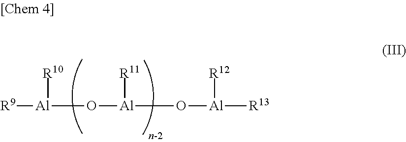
[R9][Al]([R10])O[Al]([R11])O[Al]([R13])[R12]
